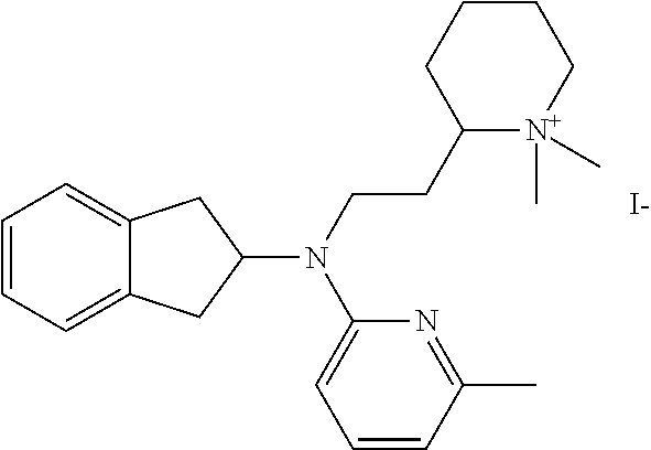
C1=CC=C2C(=C1)CC(N(CCC1[N+](C)(C)CCCC1)C1=CC=CC(C)=N1)C2.[I-]
